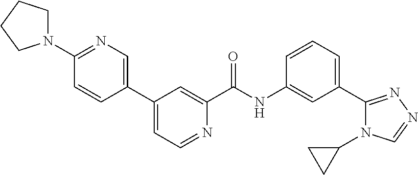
C1=CC=C(C2=NN=CN2C2CC2)C=C1NC(C1=CC(C2=CN=C(N3CCCC3)C=C2)=CC=N1)=O
